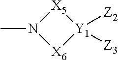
CN1[X6][Y1]([Z2])([Z3])[X5]1
